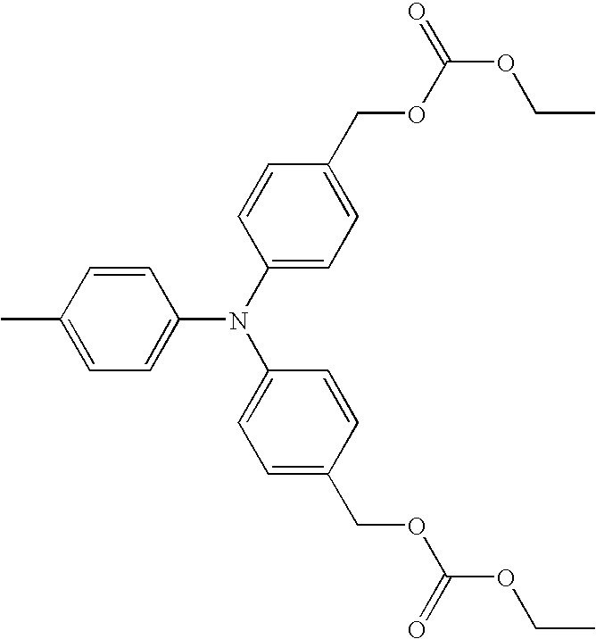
C1=CC(C)=CC=C1N(C1=CC=C(COC(OCC)=O)C=C1)C1=CC=C(COC(OCC)=O)C=C1
